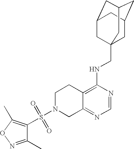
S(N1CC2=NC=NC(NCC34CC5CC(CC(C3)C5)C4)=C2CC1)(=O)(C1=C(C)ON=C1C)=O
